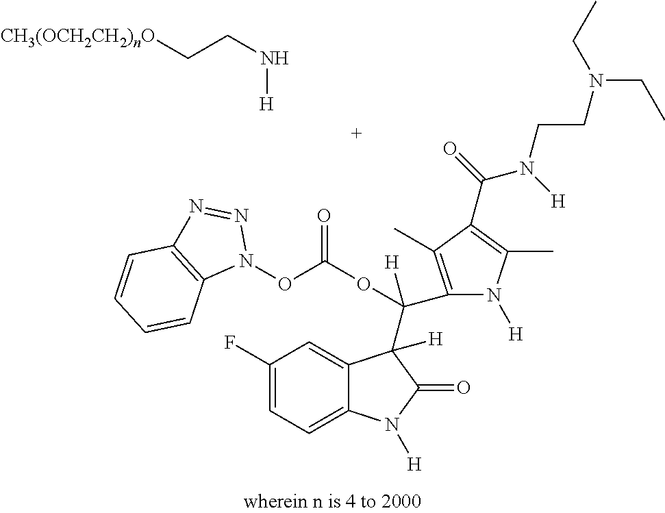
C1(F)=CC=C2C(=C1)C(C(C1=C(C)C(C(=O)N(CCN(CC)CC)[H])=C(C)N1[H])([H])OC(ON1N=NC3=C1C=CC=C3)=O)([H])C(=O)N2[H].[CH3(OCH2CH2)nO]CCN[H]
